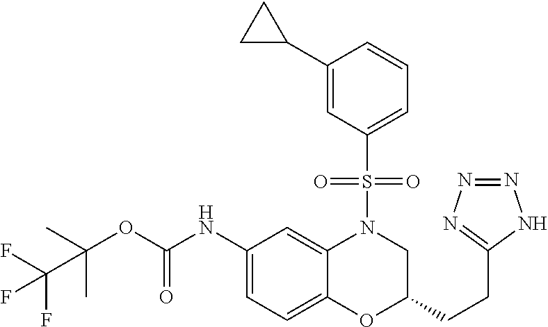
C(OC(NC1=CC=C2C(=C1)N(S(=O)(=O)C1=CC=CC(C3CC3)=C1)CC(CCC1=NN=NN1)O2)=O)(C)(C)C(F)(F)F
